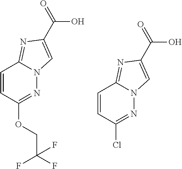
C1=CC(OCC(F)(F)F)=NN2C1=NC(C(=O)O)=C2.C1=CC(Cl)=NN2C1=NC(C(=O)O)=C2
